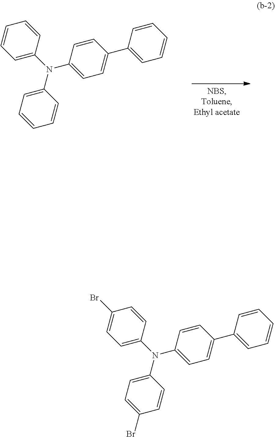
C1=CC(N(C2=CC=CC=C2)C2=CC=CC=C2)=CC=C1C1=CC=CC=C1.C1=CC(N(C2=CC=C(Br)C=C2)C2=CC=C(Br)C=C2)=CC=C1C1=CC=CC=C1
